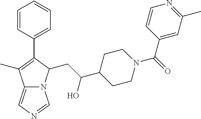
C1=CC(C2=C(C)C3=CN=CN3C2CC(C2CCN(C(=O)C3=CC(C)=NC=C3)CC2)O)=CC=C1
